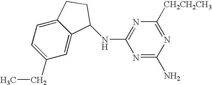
C1(CC)=CC=C2C(=C1)C(NC1=NC([CH2CH2CH3])=NC(N)=N1)CC2
